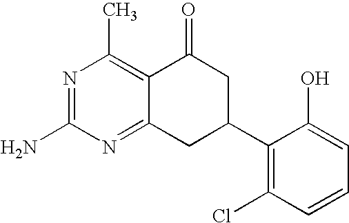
C12=NC(N)=NC(C)=C1C(=O)CC(C1=C(Cl)C=CC=C1O)C2
